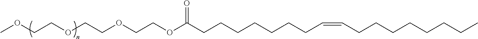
C(CCCCCC=CCCCCCCCC)CC(OCCOCCOCCOC)=O
